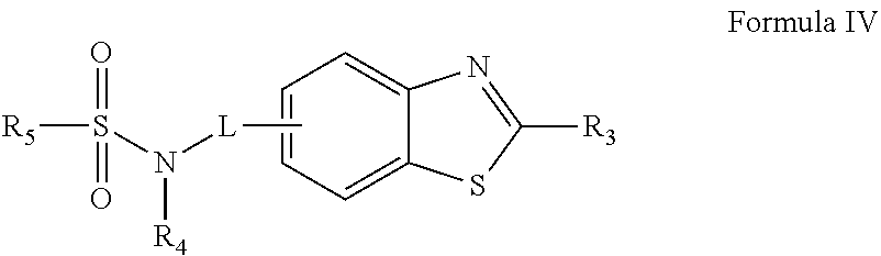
[R5]S(=O)(=O)N([L]C)[R4].C1=CC=C2C(=C1)N=C([R3])S2
